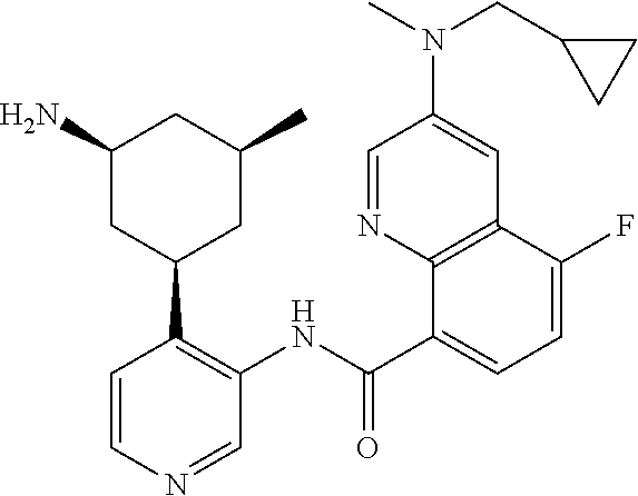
C1=NC2=C(C=C1N(C)CC1CC1)C(F)=CC=C2C(NC1=C(C2CC(C)CC(N)C2)C=CN=C1)=O
